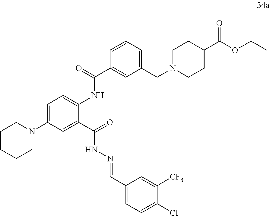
C1(C(=O)NC2=CC=C(N3CCCCC3)C=C2C(=O)NN=CC2=CC=C(Cl)C([CF3])=C2)=CC(CN2CCC(C(OCC)=O)CC2)=CC=C1
